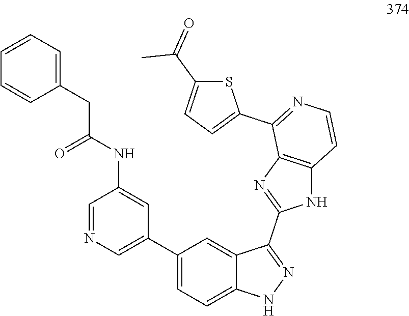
C1=NC=C(C2=CC=C3C(=C2)C(C2=NC4=C(N2)C=CN=C4C2=CC=C(C(=O)C)S2)=NN3)C=C1NC(CC1=CC=CC=C1)=O
